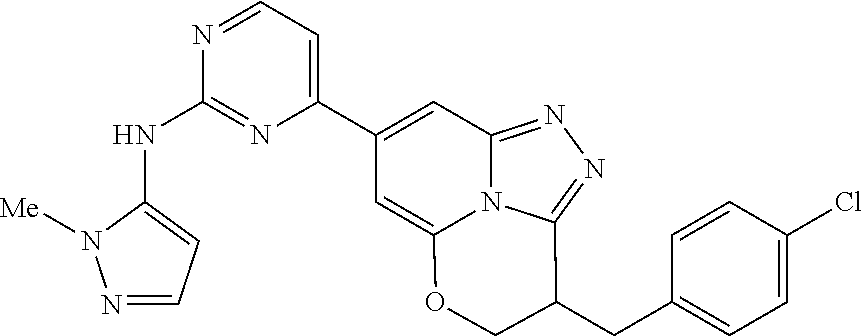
N1=CC=C(NC2=NC(C3=CC4=NN=C5N4C(=C3)OCC5CC3=CC=C(Cl)C=C3)=CC=N2)N1[Me]
